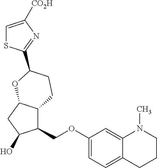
C1(COC2=CC=C3C(=C2)N(C)CCC3)C2C(CC1O)OC(C1=NC([CO2H])=CS1)CC2
